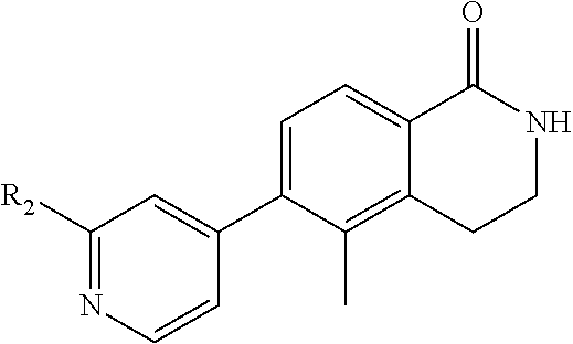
C1([R2])=NC=CC(C2=CC=C3C(=C2C)CCNC3=O)=C1
